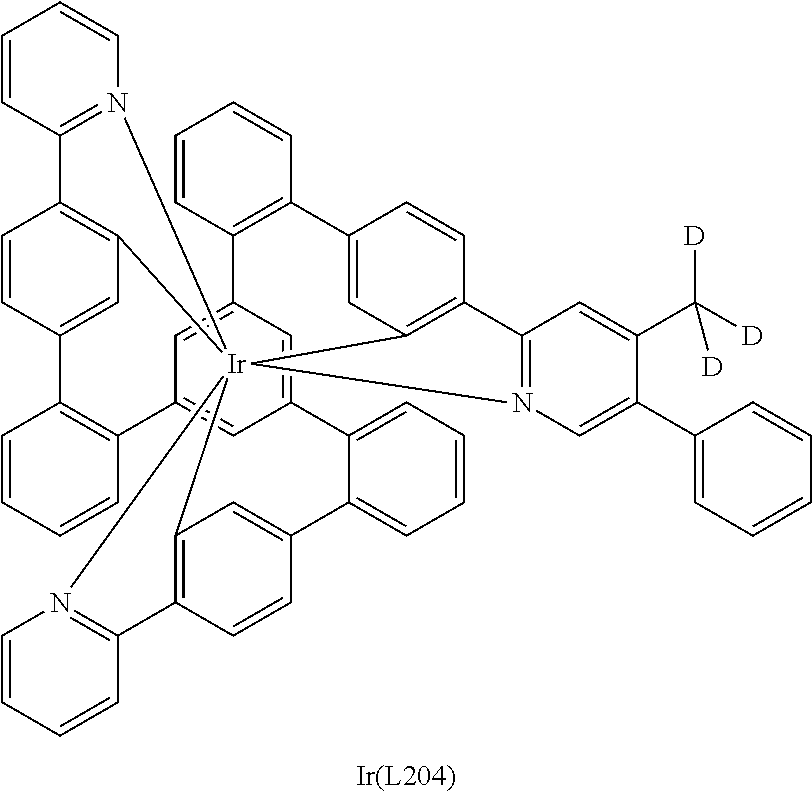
C1=CC2=CC3=C1C1=N([Ir]3456C3=C(C=CC(=C3)C3=C(C7=CC(=CC(=C7)C7=CC=CC=C7C7=CC4=C(C=C7)C4=N5C=CC=C4)C4=C2C=CC=C4)C=CC=C3)C2=N6C=C(C3=CC=CC=C3)C(C([D])([D])[D])=C2)C=CC=C1
